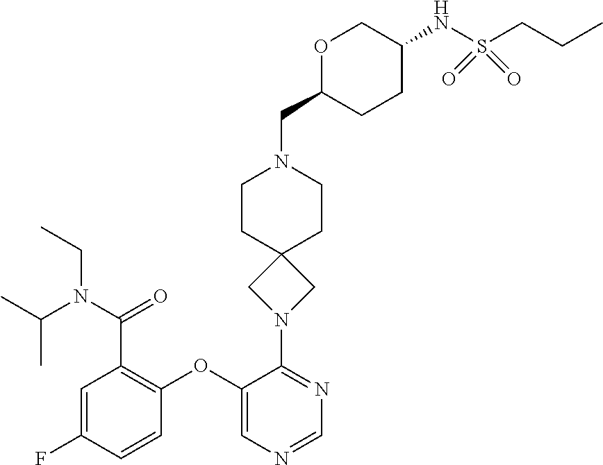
C1=C(F)C=CC(OC2=CN=CN=C2N2CC3(C2)CCN(CC2CCC(NS(CCC)(=O)=O)CO2)CC3)=C1C(N(CC)C(C)C)=O
